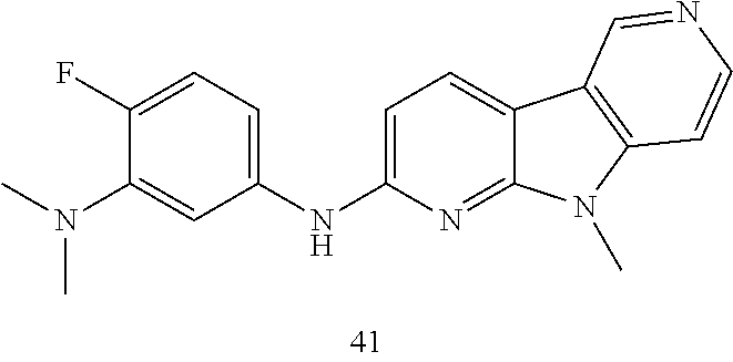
C1=C(NC2=CC=C(F)C(N(C)C)=C2)N=C2C(=C1)C1=C(N2C)C=CN=C1
